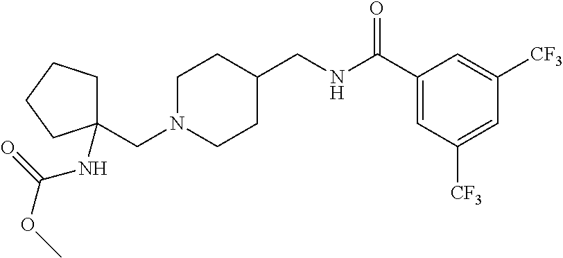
C1N(CC2(NC(OC)=O)CCCC2)CCC(CNC(C2=CC([CF3])=CC([CF3])=C2)=O)C1
